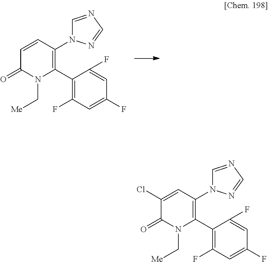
C1=CC(N2C=NC=N2)=C(C2=C(F)C=C(F)C=C2F)N(C[Me])C1=O.C1(Cl)=CC(N2C=NC=N2)=C(C2=C(F)C=C(F)C=C2F)N(C[Me])C1=O
